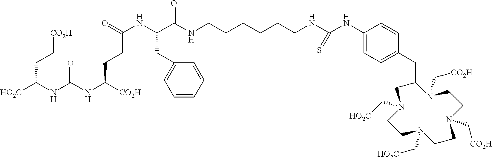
C1C(CC2=CC=C(NC(NCCCCCCNC(C(NC(=O)CCC([CO2H])NC(NC([HO2C])CC[CO2H])=O)CC3=CC=CC=C3)=O)=S)C=C2)N(C[CO2H])CCN(C[CO2H])CCN(C[HO2C])CCN1C[HO2C]
